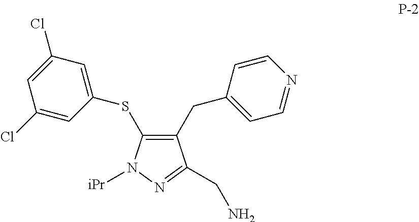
C1(CC2=CC=NC=C2)=C(SC2=CC(Cl)=CC(Cl)=C2)N([iPr])N=C1CN
